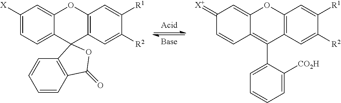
C1([X])=CC=C2C(=C1)OC1=C(C=C([R2])C([R1])=C1)C21C2=C(C=CC=C2)C(=O)O1.C1(=[X+])C=CC2=C(C3=CC=CC=C3[CO2H])C3=C(OC2=C1)C=C([R1])C([R2])=C3
